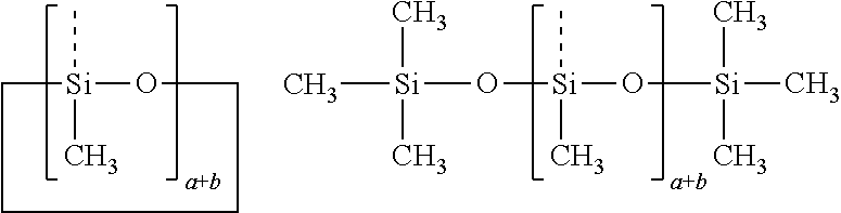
O([Si](O[Si](C)(C)C)(C)C)[Si](C)(C)C.C1[Si](C)(C)OCCC1
